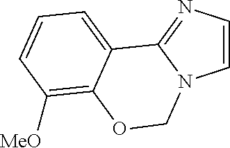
C1=CN=C2N1COC1=C([MeO])C=CC=C21
